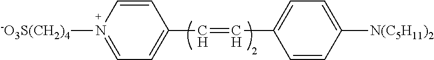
C1=CC(C=CC2=CC=C([N(C5H11)2])C=C2)=CC=N1[-O3S(CH2)4]
